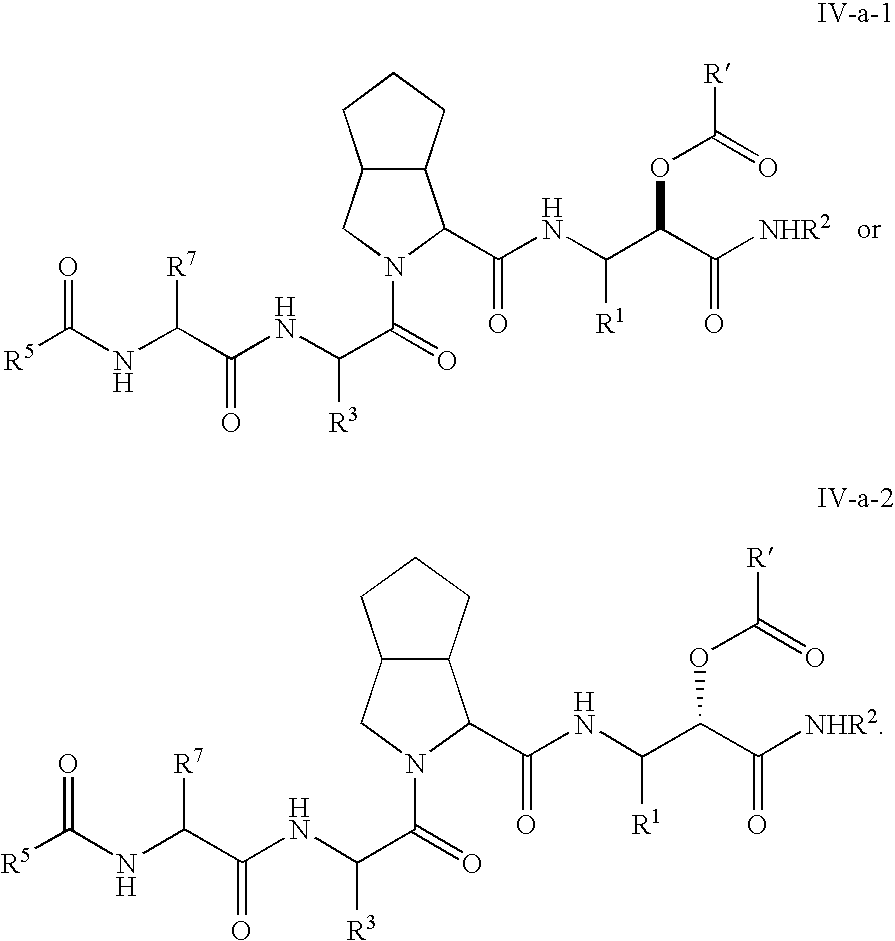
C12C(CCC1)C(C(NC(C(C([NHR2])=O)OC([R])=O)[R1])=O)N(C(=O)C(NC(C(NC([R5])=O)[R7])=O)[R3])C2.C12C(CCC1)C(C(NC(C(C([NHR2])=O)OC([R])=O)[R1])=O)N(C(=O)C(NC(C(NC([R5])=O)[R7])=O)[R3])C2
